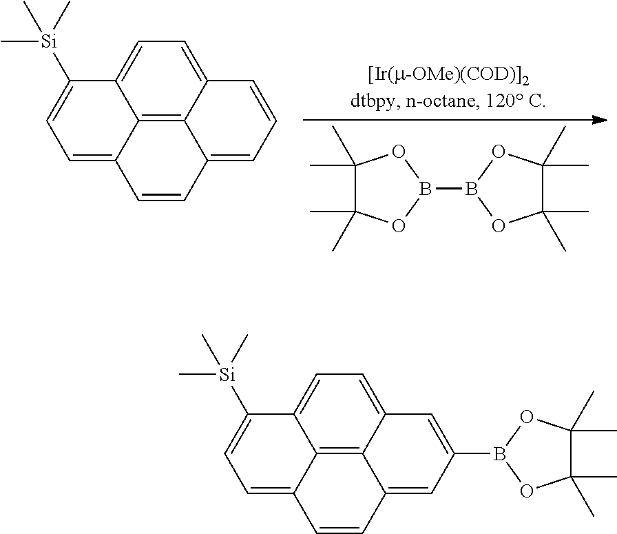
C12=C3C4=CC=C1C([Si](C)(C)C)=CC=C2C=CC3=CC(B1OC(C)(C)C(C)(C)O1)=C4.C1(C)(C)C(C)(C)OB(B2OC(C)(C)C(C)(C)O2)O1.C12=C3C4=CC=C1C([Si](C)(C)C)=CC=C2C=CC3=CC=C4
